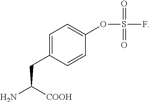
C1=C(CC(N)[COOH])C=CC(OS(=O)(F)=O)=C1
